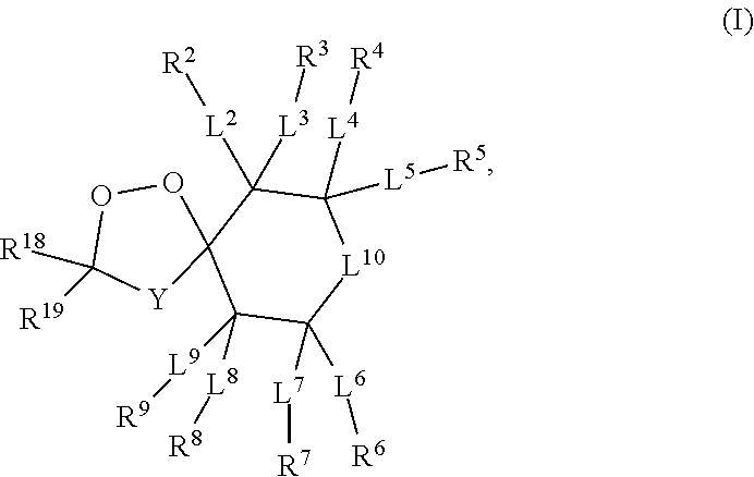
C12(C([L8][R8])([L9][R9])C([L7][R7])([L6][R6])[L10]C([L5][R5])([L4][R4])C1([L3][R3])[L2][R2])OOC([R18])([R19])[Y]2
